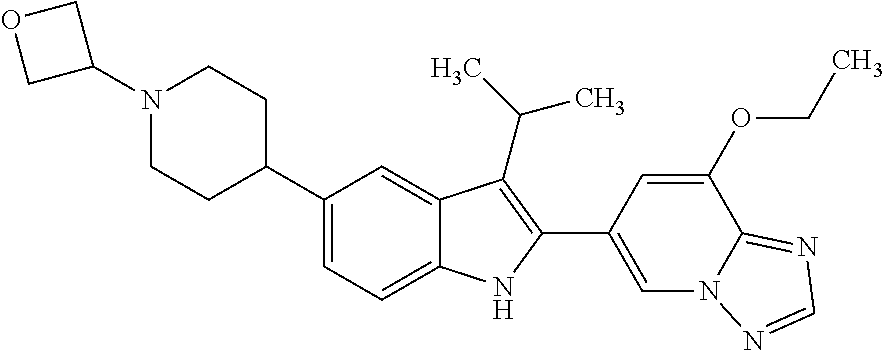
C1(N2CCC(C3=CC=C4C(=C3)C(C(C)C)=C(C3=CN5C(=NC=N5)C(OCC)=C3)N4)CC2)COC1
